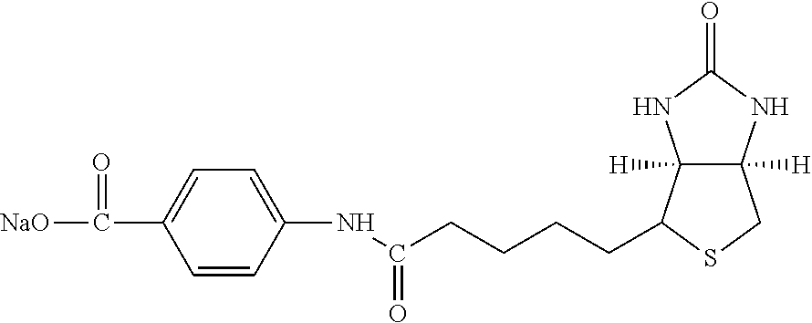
C12([H])C([H])(NC(=O)N1)CSC2CCCCC(=O)NC1=CC=C(C([NaO])=O)C=C1
